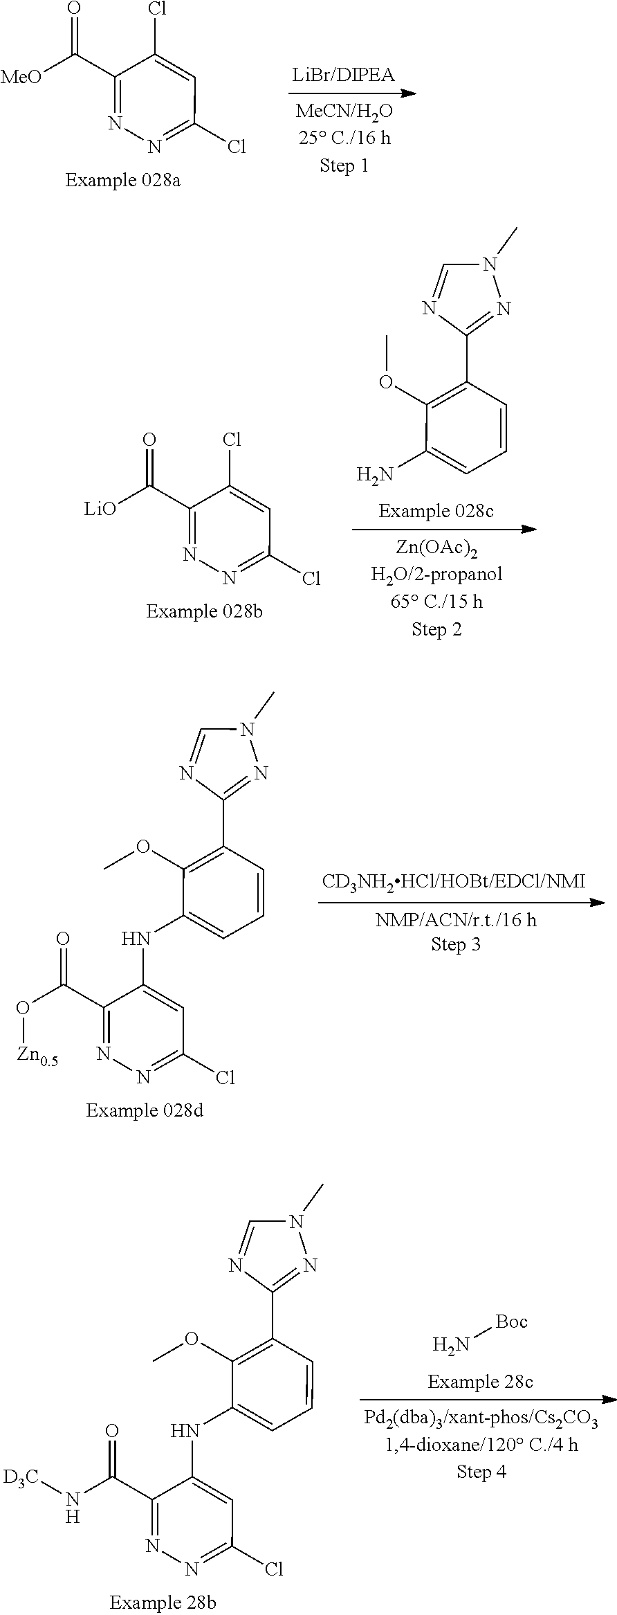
[MeO]C(C1=NN=C(Cl)C=C1Cl)=O.C1=NC(C2=C(OC)C(N)=CC=C2)=NN1C.[LiO]C(C1=NN=C(Cl)C=C1Cl)=O.[Zn0.5]OC(C1=NN=C(Cl)C=C1NC1=CC=CC(C2=NN(C)C=N2)=C1OC)=O.[D3C]NC(C1=NN=C(Cl)C=C1NC1=CC=CC(C2=NN(C)C=N2)=C1OC)=O.N[Boc]
